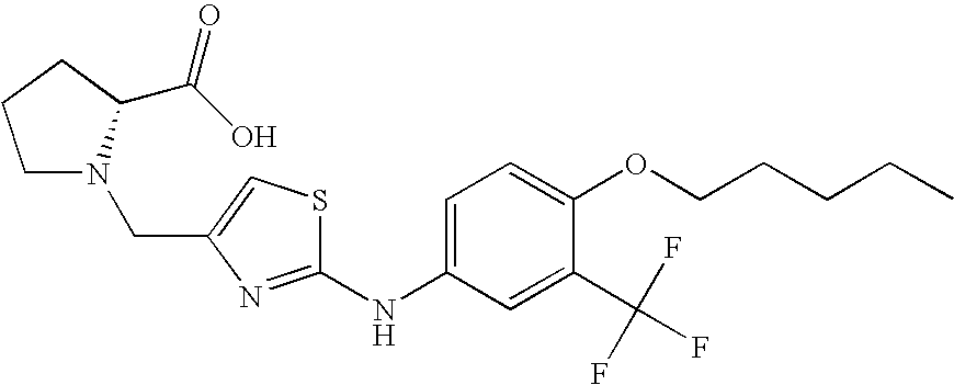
C(C1=CSC(NC2=CC=C(OCCCCC)C(C(F)(F)F)=C2)=N1)N1CCCC1C(O)=O
